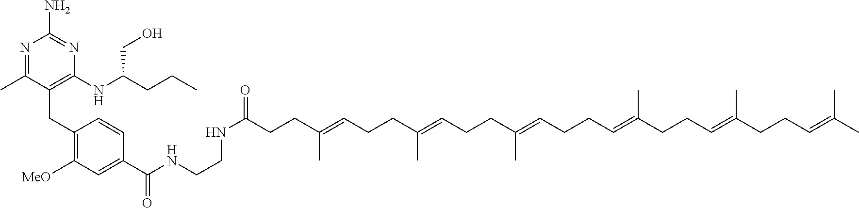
N1=C(C)C(CC2=C([MeO])C=C(C(NCCNC(=O)CCC(=CCCC(=CCCC(=CCCC=C(CCC=C(C)CCC=C(C)C)C)C)C)C)=O)C=C2)=C(NC(CO)CCC)N=C1N
